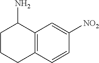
C12=C(C=CC([NO2])=C1)CCCC2N
